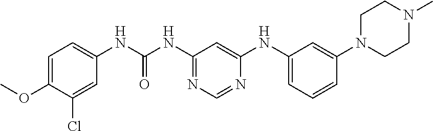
C1=C(OC)C(Cl)=CC(NC(=O)NC2=NC=NC(NC3=CC=CC(N4CCN(C)CC4)=C3)=C2)=C1
